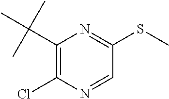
C1(C(C)(C)C)=C(Cl)N=CC(SC)=N1
